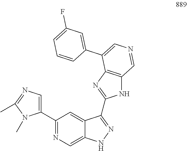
C1(C2=NC=C3C(=C2)C(C2=NC4=C(N2)C=NC=C4C2=CC(F)=CC=C2)=NN3)=CN=C(C)N1C
